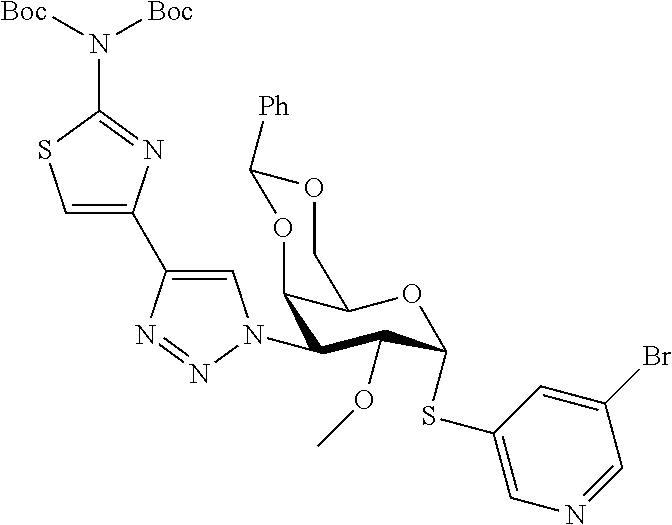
C1(N2C=C(C3=CSC(N([Boc])[Boc])=N3)N=N2)C(OC)C(SC2=CN=CC(Br)=C2)OC2C1OC([Ph])OC2
